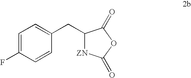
C1(CC2=CC=C(F)C=C2)[ZN]C(=O)OC1=O
